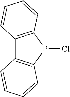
C12=C(P(Cl)C3=C1C=CC=C3)C=CC=C2
